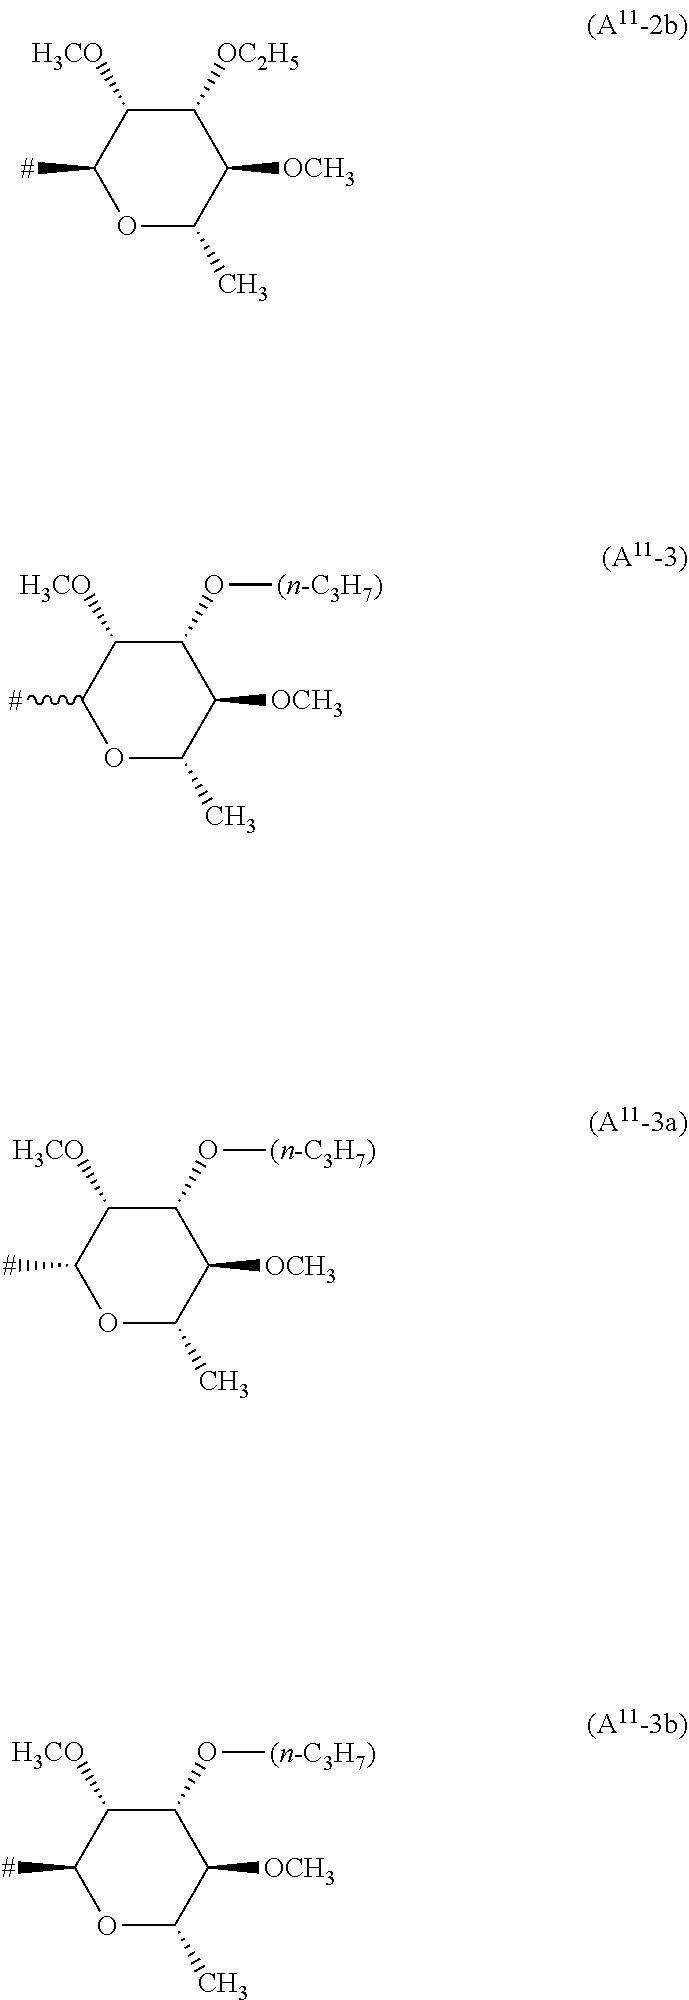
O1C(C)C([OCH3])C([OC2H5])C([H3CO])C1[#].O1C(C)C([OCH3])C(O[(n-C3H7)])C([H3CO])C1[#].O1C(C)C([OCH3])C(O[(n-C3H7)])C([H3CO])C1[#].O1C(C)C([OCH3])C(O[(n-C3H7)])C([H3CO])C1[#]
